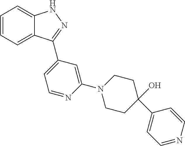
C1=CC=C2C(=C1)NN=C2C1=CC=NC(N2CCC(C3=CC=NC=C3)(O)CC2)=C1
